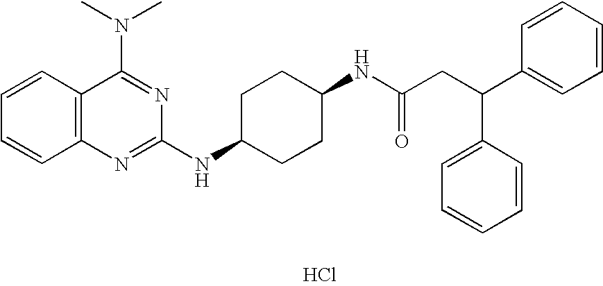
Cl.C1=CC2=C(C=C1)N=C(NC1CCC(NC(CC(C3=CC=CC=C3)C3=CC=CC=C3)=O)CC1)N=C2N(C)C
